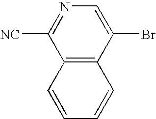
C12=C(C(Br)=CN=C1[NC])C=CC=C2
